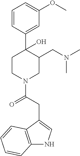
C1=CC(C2(O)CCN(C(CC3=CNC4=C3C=CC=C4)=O)CC2CN(C)C)=CC(OC)=C1
